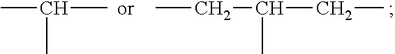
CC(C)C.CCC(CC)C
